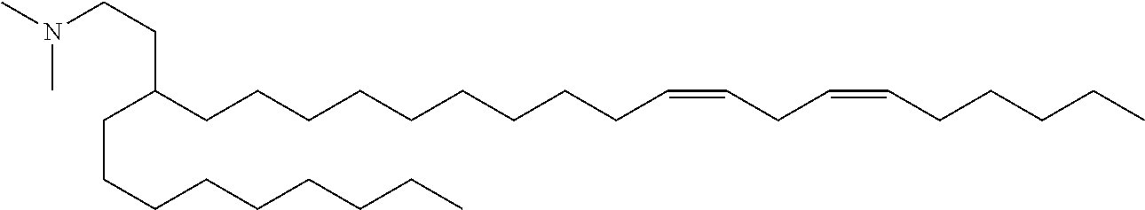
C(C(CCCCCCCCCC=CCC=CCCCCC)CCN(C)C)CCCCCCCC
